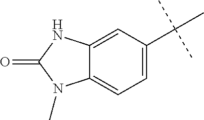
C12=CC(C(C)(C)C)=CC=C1N(C)C(=O)N2
